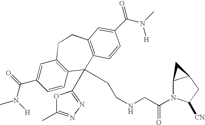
CN(C(C1=CC2=C(C=C1)C(C1=NN=C(C)O1)(CCNCC(N1C3C(CC1[CN])C3)=O)C1=C(CC2)C=C(C(N(C)[H])=O)C=C1)=O)[H]
